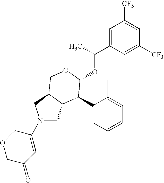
C1(C2C(OC(C3=CC([CF3])=CC([CF3])=C3)C)OCC3C2CN(C2=CC(=O)COC2)C3)=CC=CC=C1C
